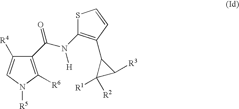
C(N([H])C1=C(C2C([R1])([R2])C2[R3])C=CS1)(=O)C1=C([R6])N([R5])C=C1[R4]
